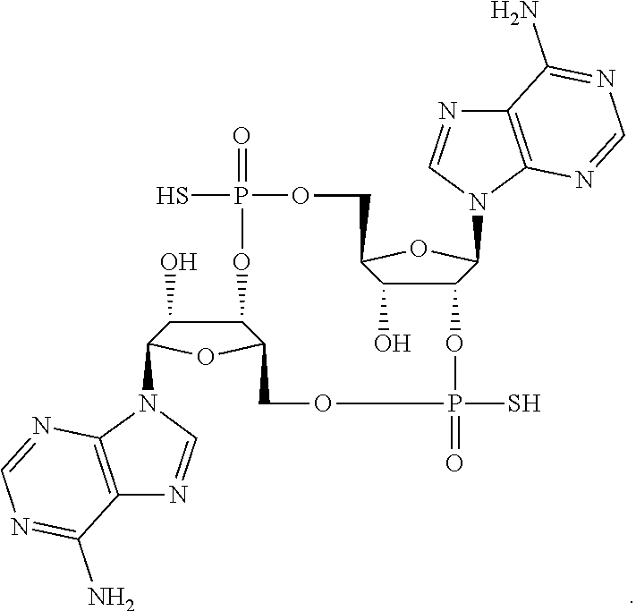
C12C(N3C4=C(N=C3)C(N)=NC=N4)OC(C1O)COP(S)(=O)OC1C(O)C(N3C4=C(N=C3)C(N)=NC=N4)OC1COP(=O)(S)O2
